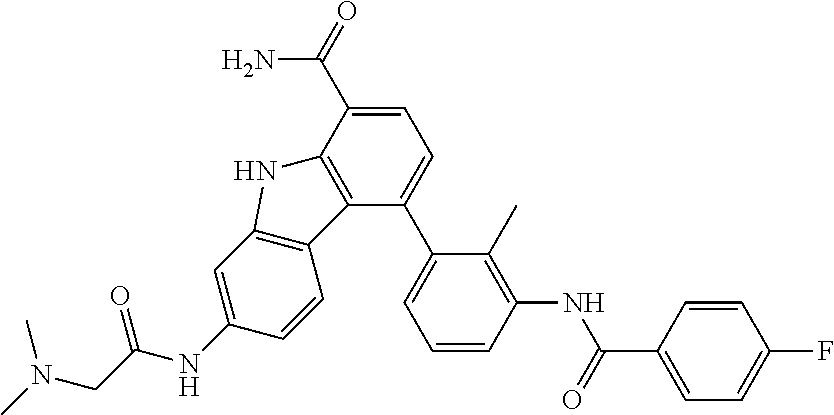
C1=C(C(=O)N)C2=C(C(C3=CC=CC(NC(C4=CC=C(F)C=C4)=O)=C3C)=C1)C1=C(N2)C=C(NC(CN(C)C)=O)C=C1
